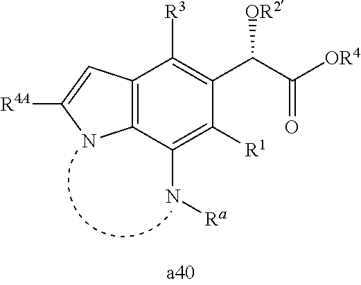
C12=C(C(N[Ra])=C([R1])C(C(C([OR4])=O)[OR2])=C1[R3])NC([R4A])=C2
